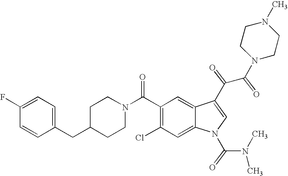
C1(F)=CC=C(CC2CCN(C(C3=C(Cl)C=C4C(=C3)C(C(C(N3CCN(C)CC3)=O)=O)=CN4C(=O)N(C)C)=O)CC2)C=C1
